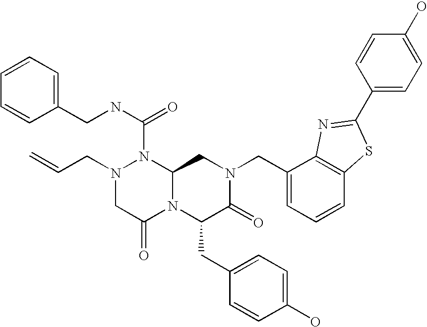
N(C(N1N(CC=C)CC(=O)N2C1CN(CC1=CC=CC3=C1N=C(C1=CC=C(O)C=C1)S3)C(=O)C2CC1=CC=C(O)C=C1)=O)CC1=CC=CC=C1
